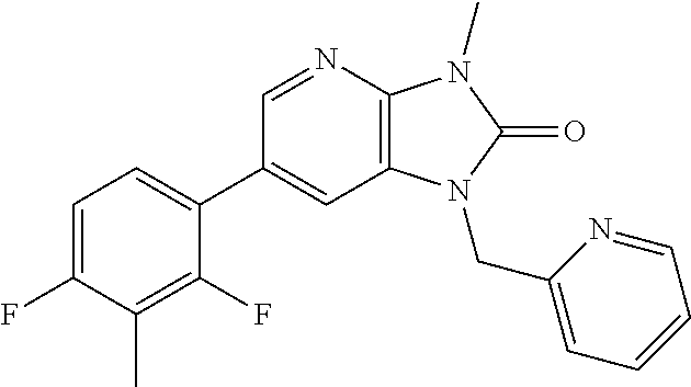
C1=C(F)C(C)=C(F)C(C2=CC3=C(N=C2)N(C)C(=O)N3CC2=CC=CC=N2)=C1
